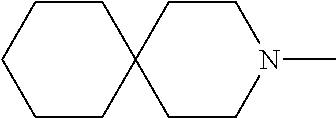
C1CC2(CCC1)CCN(C)CC2
